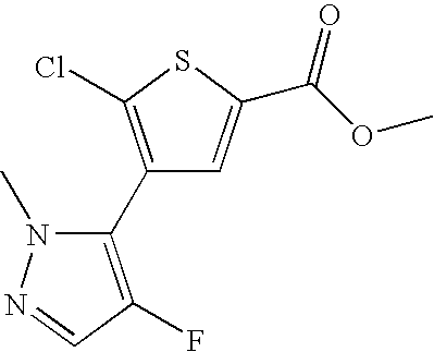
C1(C2=C(F)C=NN2C)=C(Cl)SC(C(OC)=O)=C1
